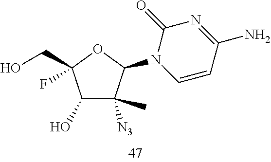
C1(O)C(C)([N3])C(N2C=CC(N)=NC2=O)OC1(CO)F
